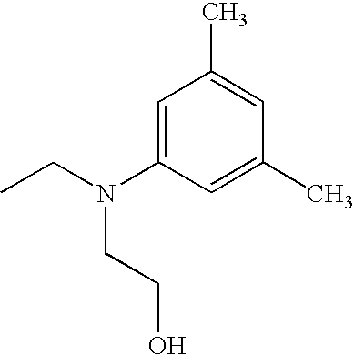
C1=C(N(CCO)CC)C=C(C)C=C1C
